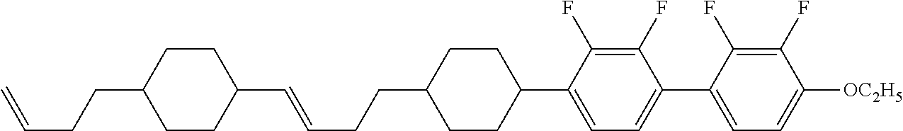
C1(C=CCCC2CCC(C3=CC=C(C4=CC=C([OC2H5])C(F)=C4F)C(F)=C3F)CC2)CCC(CCC=C)CC1
